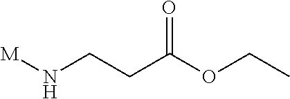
N(CCC(OCC)=O)[M]
